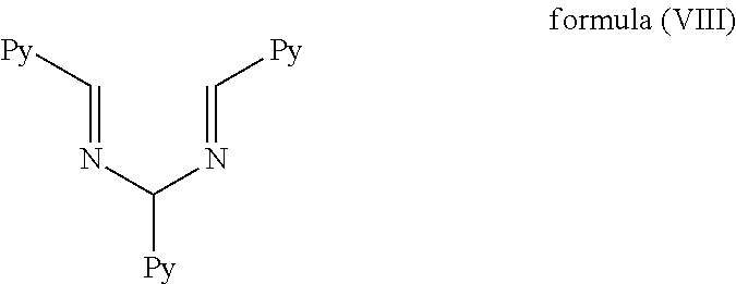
[Py]C(N=C[Py])N=C[Py]
